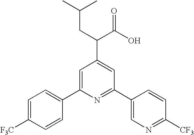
C1=C(C2=CC=C([F3C])C=C2)N=C(C2=CN=C([CF3])C=C2)C=C1C(C(O)=O)CC(C)C
